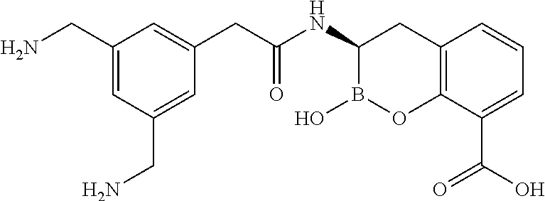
C12=C(C(C(O)=O)=CC=C1)OB(O)C(NC(=O)CC1=CC(CN)=CC(CN)=C1)C2
